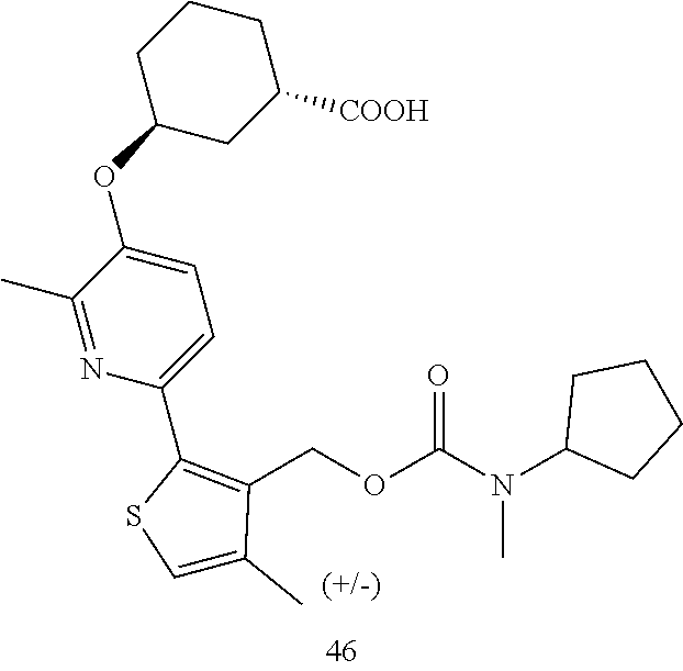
C1CCC(OC2=CC=C(C3=C(COC(N(C4CCCC4)C)=O)C(C)=CS3)N=C2C)CC1[COOH]
